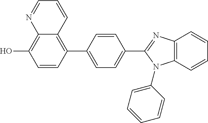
C1(C2=CC=C(C3=NC4=C(N3C3=CC=CC=C3)C=CC=C4)C=C2)=C2C(=C(O)C=C1)N=CC=C2
